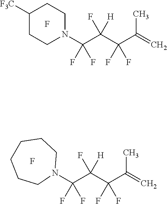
N1(C(C(C(C(=C)C)(F)F)([H])F)(F)F)CCC([F3C])CC1.F.F.N1(C(C(C(C(=C)C)(F)F)([H])F)(F)F)CCCCCC1
